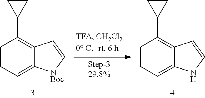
C1=CC=C2C(=C1C1CC1)C=C[NBoc]2.C1=CC=C2C(=C1C1CC1)C=CN2
